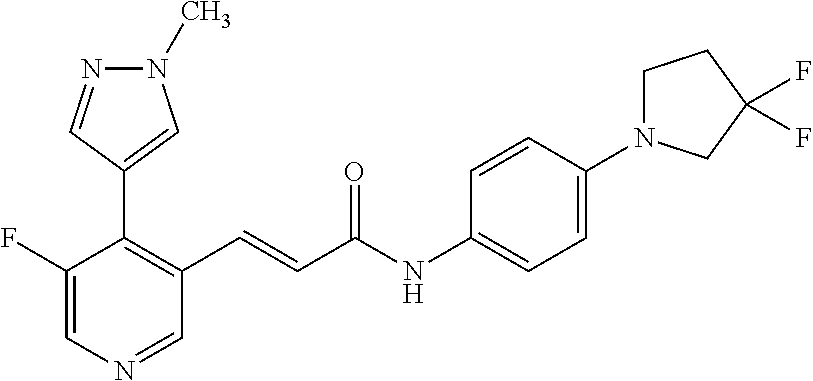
C1(F)=CN=CC(C=CC(NC2=CC=C(N3CCC(F)(F)C3)C=C2)=O)=C1C1=CN(C)N=C1
